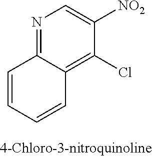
N1=C2C(=C(Cl)C([NO2])=C1)C=CC=C2
